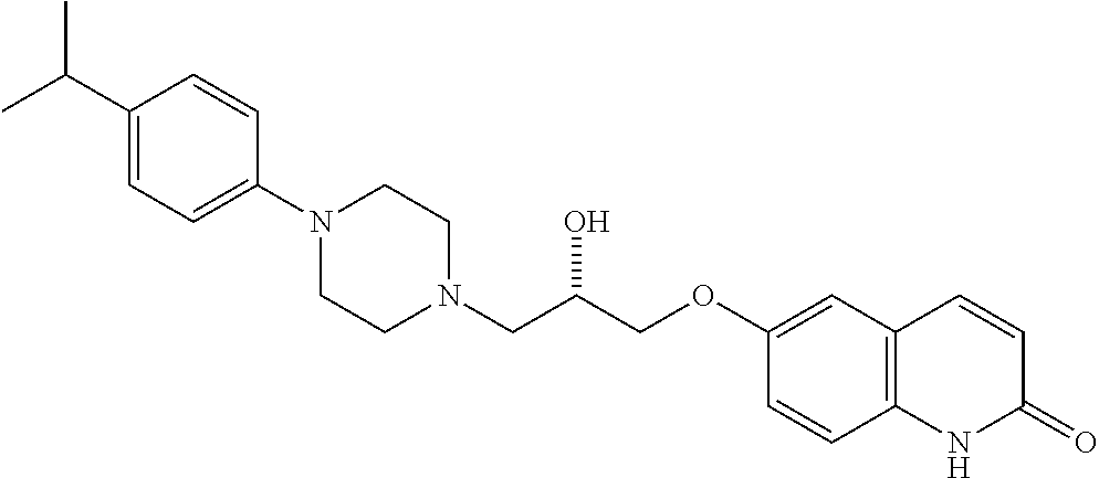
C1(C(C)C)=CC=C(N2CCN(CC(COC3=CC4=C(C=C3)NC(=O)C=C4)O)CC2)C=C1
